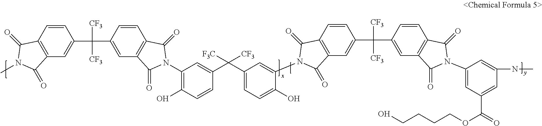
C1(N2C(=O)C3=C(C=CC(C([CF3])([CF3])C4=CC5=C(C=C4)C(=O)N(C)C5=O)=C3)C2=O)=C(O)C=CC(C(C2=CC=C(O)C(N3C(=O)C4=C(C=C(C([CF3])([CF3])C5=CC6=C(C=C5)C(=O)N(C5=CC(C(OCCCCO)=O)=CC(NC)=C5)C6=O)C=C4)C3=O)=C2)([F3C])[CF3])=C1
